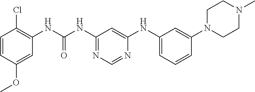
C1=CC(OC)=CC(NC(=O)NC2=NC=NC(NC3=CC=CC(N4CCN(C)CC4)=C3)=C2)=C1Cl
